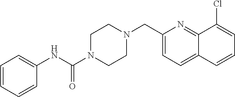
C1=CC=CC(NC(N2CCN(CC3=CC=C4C(=N3)C(Cl)=CC=C4)CC2)=O)=C1
